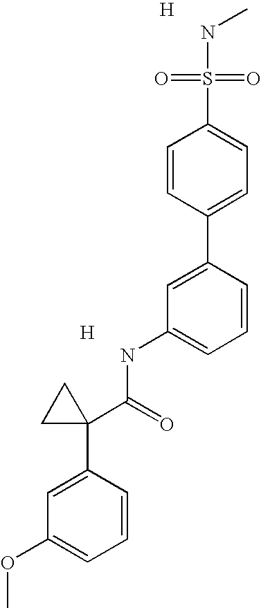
[H].C1=C(C2=CC=C(S(=O)(=O)NC)C=C2)C=CC=C1NC(C1(C2=CC(OC)=CC=C2)CC1)=O.[H]
